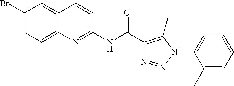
N(C(=O)C1=C(C)N(C2=CC=CC=C2C)N=N1)C1=NC2=CC=C(Br)C=C2C=C1
